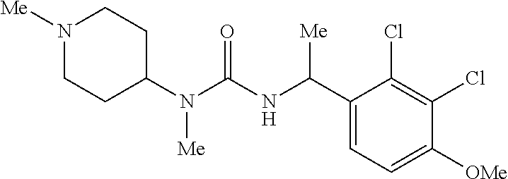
N1([Me])CCC(N(C(NC(C2=CC=C([OMe])C(Cl)=C2Cl)[Me])=O)[Me])CC1
